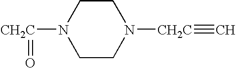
[CH2C](=O)N1CCN([CH2C]#C)CC1
